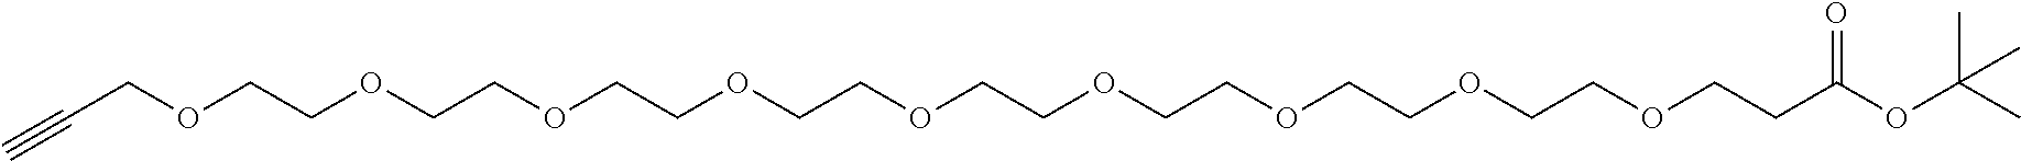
C(COCCOCCOCCOCCOCCOCCOCCOCCOCCC(OC(C)(C)C)=O)#C
